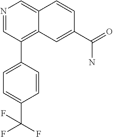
N1=CC(C2=CC=C(C(F)(F)F)C=C2)=C2C(=C1)C=CC(C(=O)N)=C2
